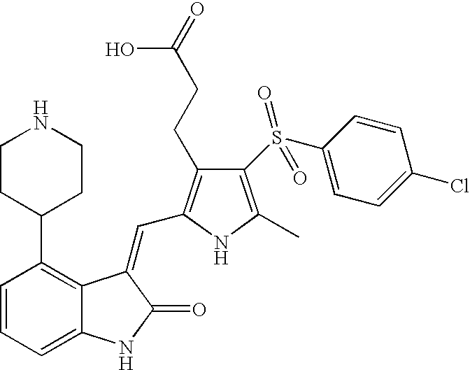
C1=CC=C2C(=C1C1CCNCC1)C(=CC1=C(CCC(=O)O)C(S(C3=CC=C(Cl)C=C3)(=O)=O)=C(C)N1)C(=O)N2
